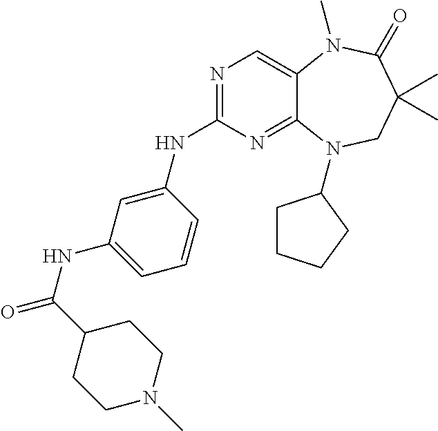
N1=C(NC2=CC(NC(C3CCN(C)CC3)=O)=CC=C2)N=C2C(=C1)N(C)C(=O)C(C)(C)CN2C1CCCC1
